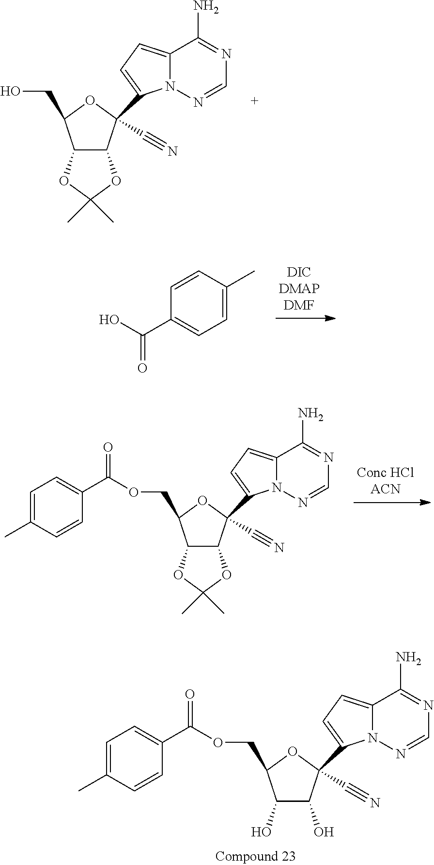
C12=CC=C(C3(C#N)C4C(C(CO)O3)OC(C)(C)O4)N1N=CN=C2N.OC(C1=CC=C(C)C=C1)=O.C12=CC=C(C3(C#N)C4C(C(COC(C5=CC=C(C)C=C5)=O)O3)OC(C)(C)O4)N1N=CN=C2N.C12=CC=C(C3(C#N)C(O)C(O)C(COC(C4=CC=C(C)C=C4)=O)O3)N1N=CN=C2N
